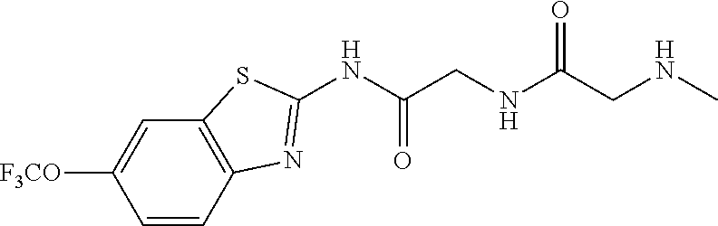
C1=CC2=C(C=C1[F3CO])SC(NC(=O)CNC(=O)CNC)=N2
